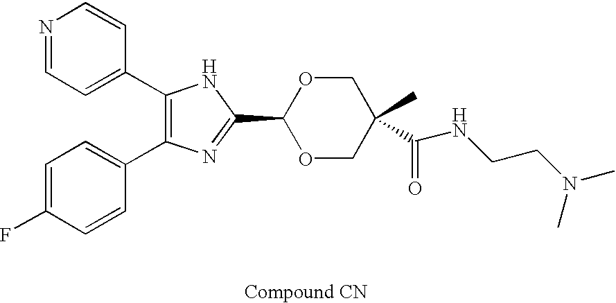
C1(C2=CC=NC=C2)=C(C2=CC=C(F)C=C2)N=C(C2OCC(C)(C(NCCN(C)C)=O)CO2)N1
